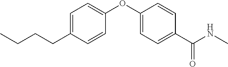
C1=C(CCCC)C=CC(OC2=CC=C(C(NC)=O)C=C2)=C1
